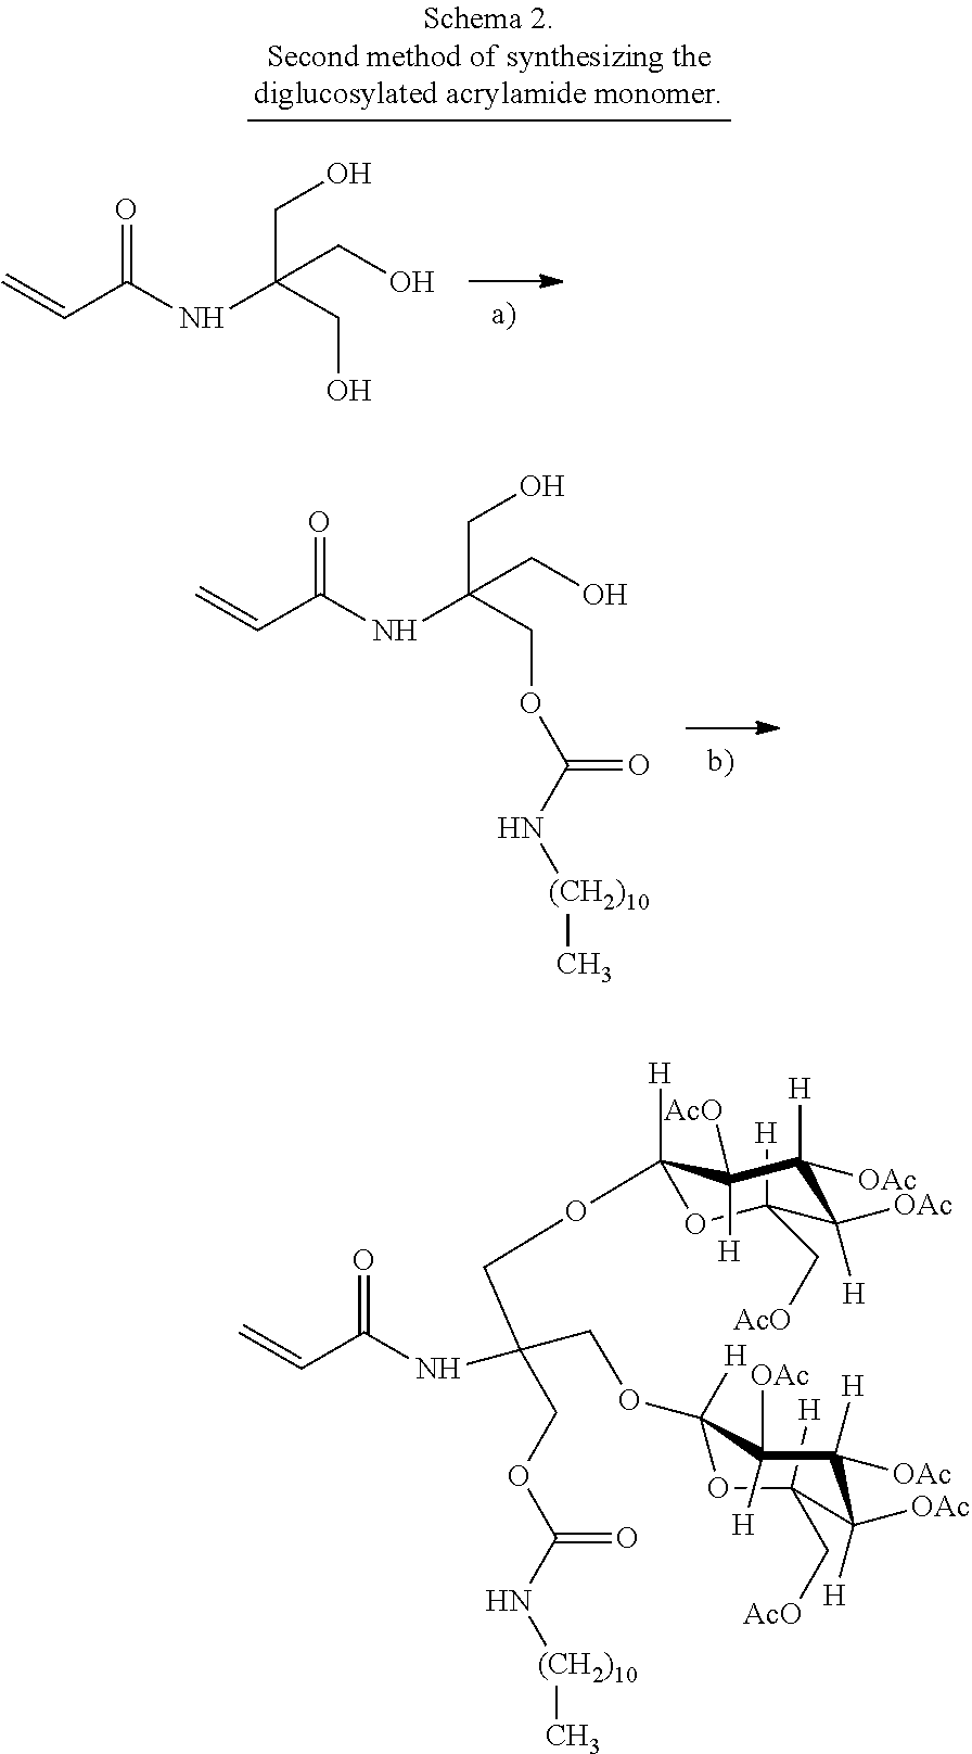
C=CC(NC(CO)(CO)CO)=O.C=CC(NC(COC(N[(CH2)10]C)=O)(CO)CO)=O.C1(C[AcO])([H])OC(OCC(NC(C=C)=O)(COC2([H])OC([H])(C[AcO])C([OAc])([H])C([H])([OAc])C2([H])[AcO])COC(N[(CH2)10]C)=O)([H])C([H])([OAc])C([H])([OAc])C1([OAc])[H]
